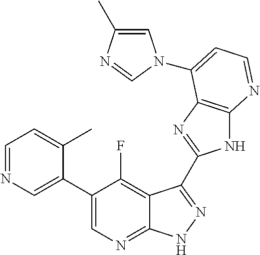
C1=NC=C(C2=CN=C3C(=C2F)C(C2=NC4=C(N2)N=CC=C4N2C=C(C)N=C2)=NN3)C(C)=C1
